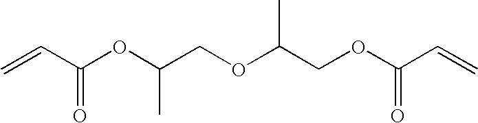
C(=O)(C=C)OC(COC(COC(C=C)=O)C)C
